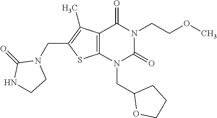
C12=C(N(CC3OCCC3)C(=O)N(CCOC)C1=O)SC(CN1C(=O)NCC1)=C2C
